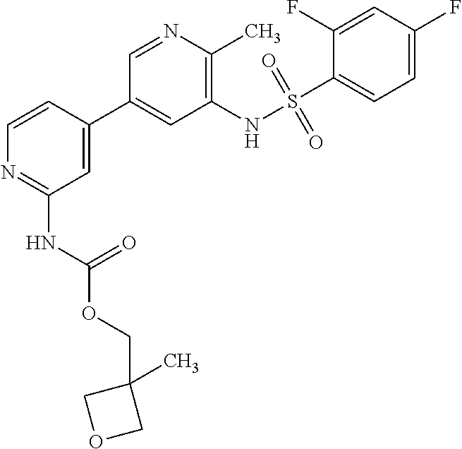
C1=CC(C2=CC(NS(C3=CC=C(F)C=C3F)(=O)=O)=C(C)N=C2)=CC(NC(OCC2(C)COC2)=O)=N1
